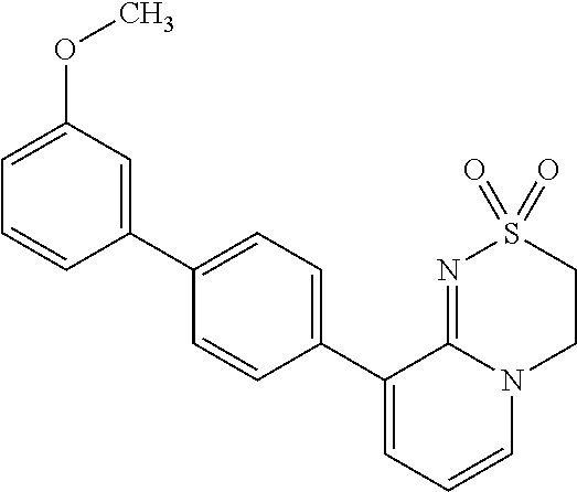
C1(C2=CC=CN3C2=NS(=O)(=O)CC3)=CC=C(C2=CC(OC)=CC=C2)C=C1
